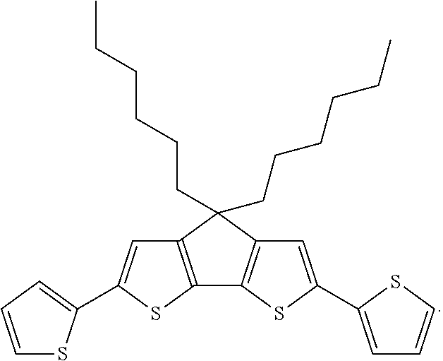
C12=C(SC(C3=CC=CS3)=C1)C1=C(C2(CCCCCC)CCCCCC)C=C(C2=CC=CS2)S1
